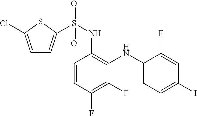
C1=CC(F)=C(F)C(NC2=CC=C(I)C=C2F)=C1NS(=O)(=O)C1=CC=C(Cl)S1
